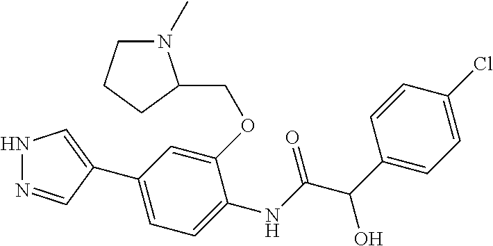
C(OC1=CC(C2=CNN=C2)=CC=C1NC(C(C1=CC=C(Cl)C=C1)O)=O)C1N(C)CCC1
